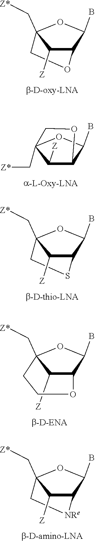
C1([Z])C2C(B)OC1(C[Z*])CO2.C1([Z])C2C(B)OC1(C[Z*])CO2.C1([Z])C2C(B)OC1(C[Z*])CS2.C1([Z])C2C(B)OC1(C[Z*])C[NRe]2.C1([Z])C2C(B)OC1(C[Z*])CCO2
